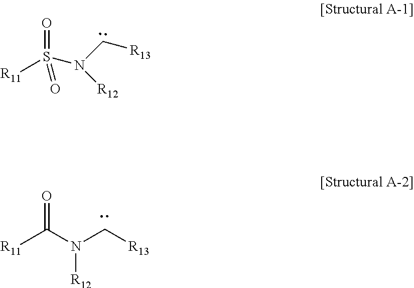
[R11]S(=O)(N(C[R13])[R12])=O.[R11]C(N(C[R13])[R12])=O
